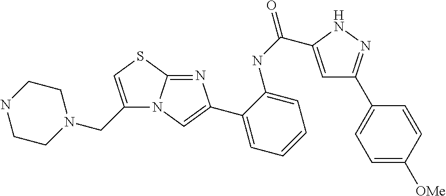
N12C(=NC(C3=CC=CC=C3NC(=O)C3=CC(C4=CC=C([OMe])C=C4)=NN3)=C1)SC=C2CN1CCNCC1
